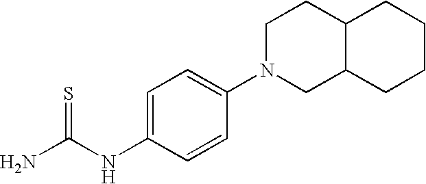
NC(NC1=CC=C(N2CC3C(CC2)CCCC3)C=C1)=S
